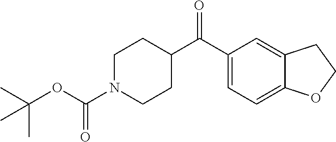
C1N(C(OC(C)(C)C)=O)CCC(C(C2=CC=C3C(=C2)CCO3)=O)C1
